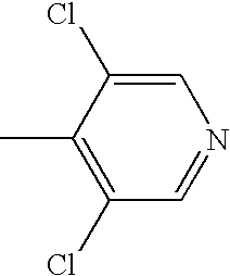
C1(Cl)=C(C)C(Cl)=CN=C1
